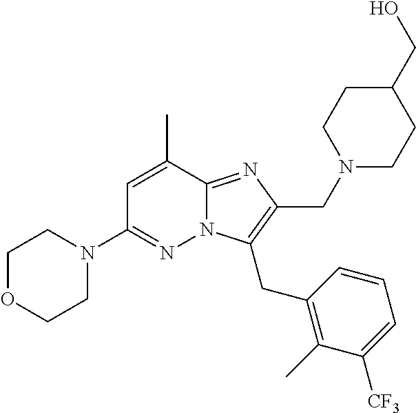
CC1=CC(N2CCOCC2)=NN2C1=NC(CN1CCC(CO)CC1)=C2CC1=C(C)C([CF3])=CC=C1
